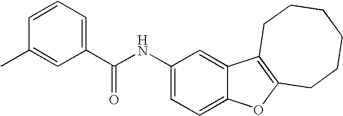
C1(NC(C2=CC=CC(C)=C2)=O)=CC=C2C(=C1)C1=C(O2)CCCCCC1
